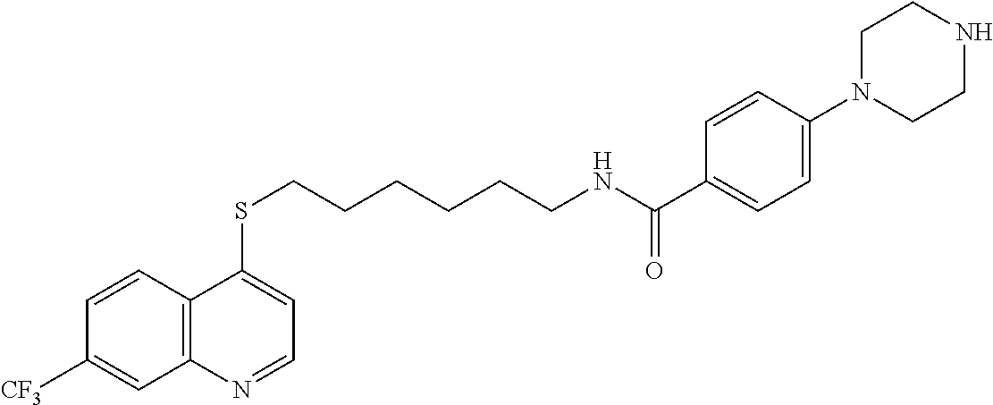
C12=C(C=CC([CF3])=C1)C(SCCCCCCNC(C1=CC=C(N3CCNCC3)C=C1)=O)=CC=N2
